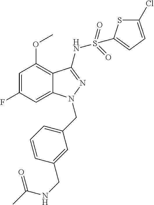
C1=C(F)C=C2C(=C1OC)C(NS(C1=CC=C(Cl)S1)(=O)=O)=NN2CC1=CC=CC(CNC(C)=O)=C1
